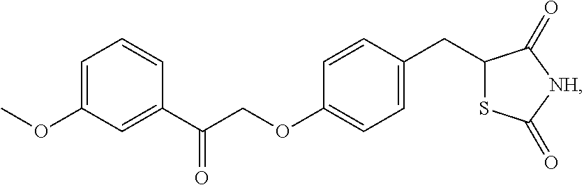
C1=C(OC)C=C(C(COC2=CC=C(CC3SC(=O)[NH]C3=O)C=C2)=O)C=C1
